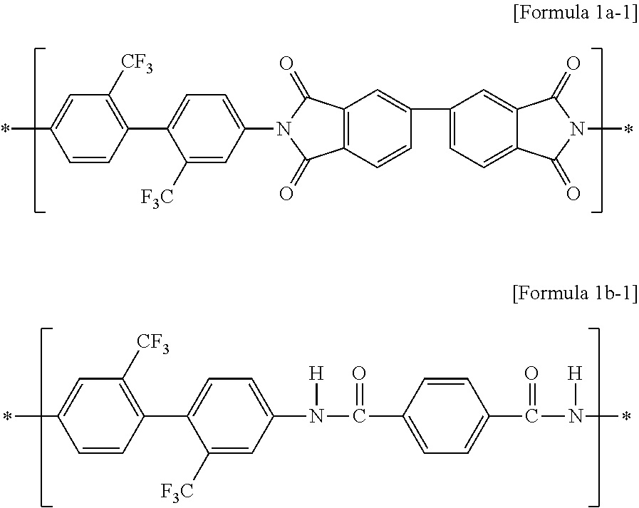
C1=CC(C2=CC=C(N3C(=O)C4=C(C3=O)C=C(C3=CC=C5C(=C3)C(=O)N(C)C5=O)C=C4)C=C2[F3C])=C([CF3])C=C1C.C1=CC(C2=CC=C(N(C(C3=CC=C(C(N(C)[H])=O)C=C3)=O)[H])C=C2[F3C])=C([CF3])C=C1C
